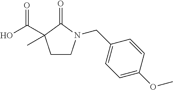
C1CN(CC2=CC=C(OC)C=C2)C(=O)C1(C(O)=O)C
